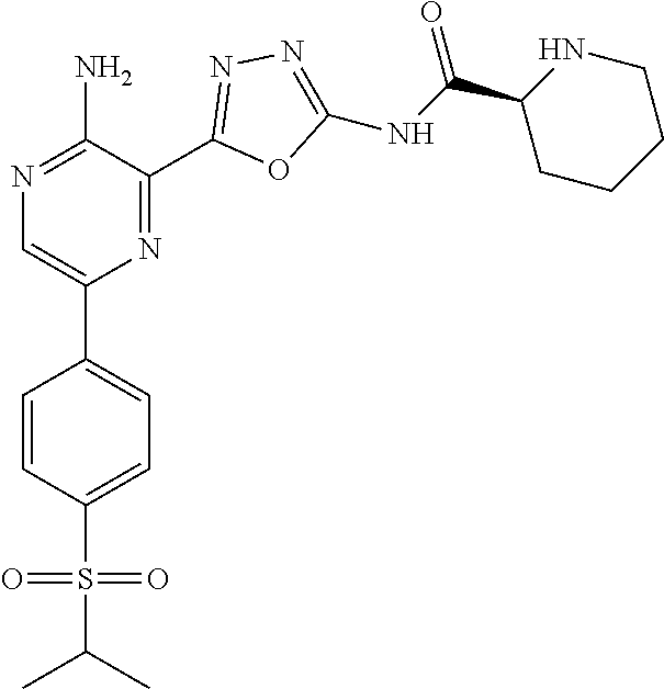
C1(C2=CC=C(S(C(C)C)(=O)=O)C=C2)=CN=C(N)C(C2=NN=C(NC(C3CCCCN3)=O)O2)=N1
